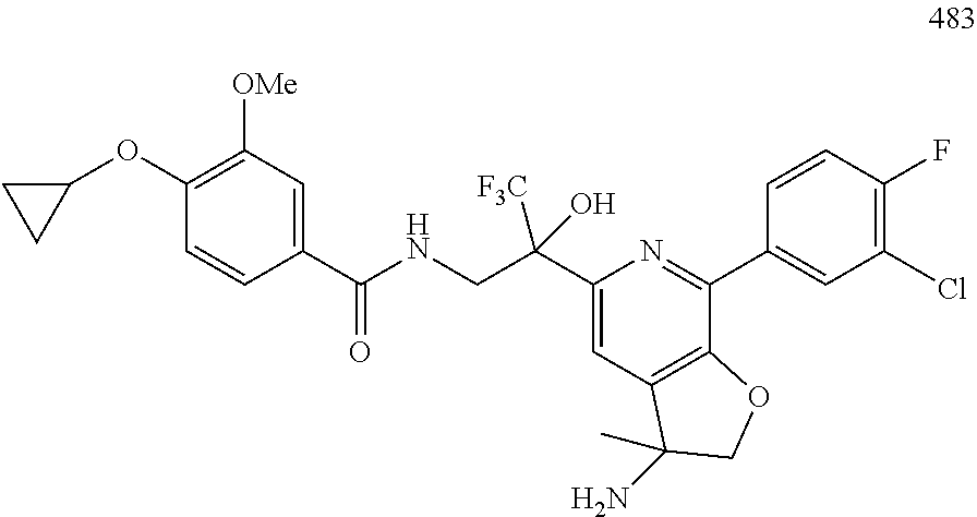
C1([OMe])=C(OC2CC2)C=CC(C(NCC(C2=CC3=C(C(C4=CC(Cl)=C(F)C=C4)=N2)OCC3(C)N)([F3C])O)=O)=C1
